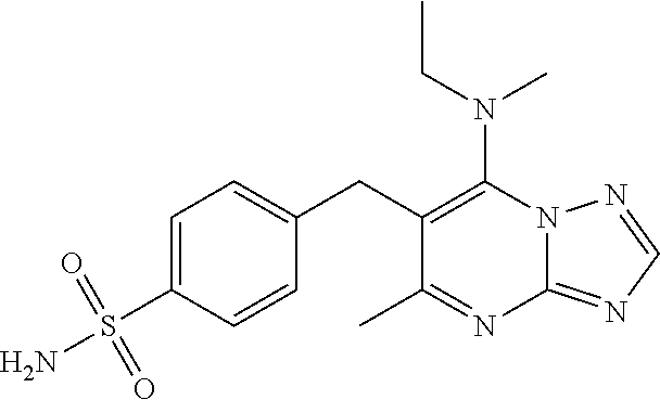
N12C(=NC=N1)N=C(C)C(CC1=CC=C(S(N)(=O)=O)C=C1)=C2N(CC)C
